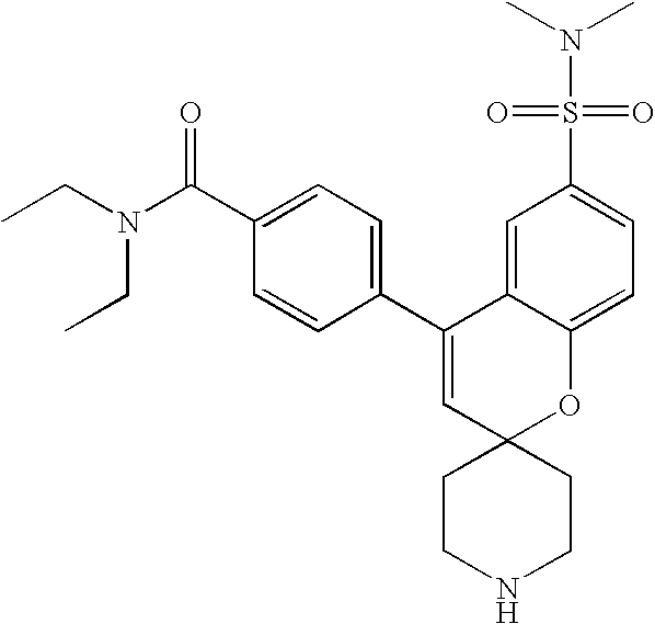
CCN(C(C1=CC=C(C2=CC3(OC4=CC=C(S(=O)(=O)N(C)C)C=C24)CCNCC3)C=C1)=O)CC
